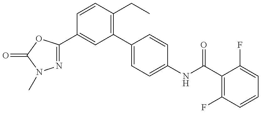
N1=C(C2=CC(C3=CC=C(NC(=O)C4=C(F)C=CC=C4F)C=C3)=C(CC)C=C2)OC(=O)N1C
